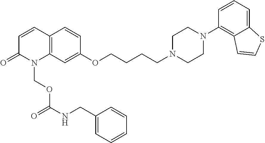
C12=C(C=CC(=O)N1COC(NCC1=CC=CC=C1)=O)C=CC(OCCCCN1CCN(C3=C4C(=CC=C3)SC=C4)CC1)=C2
